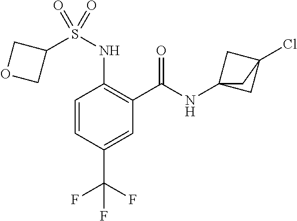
C1=CC(C(F)(F)F)=CC(C(=O)NC23CC(Cl)(C2)C3)=C1NS(C1COC1)(=O)=O
